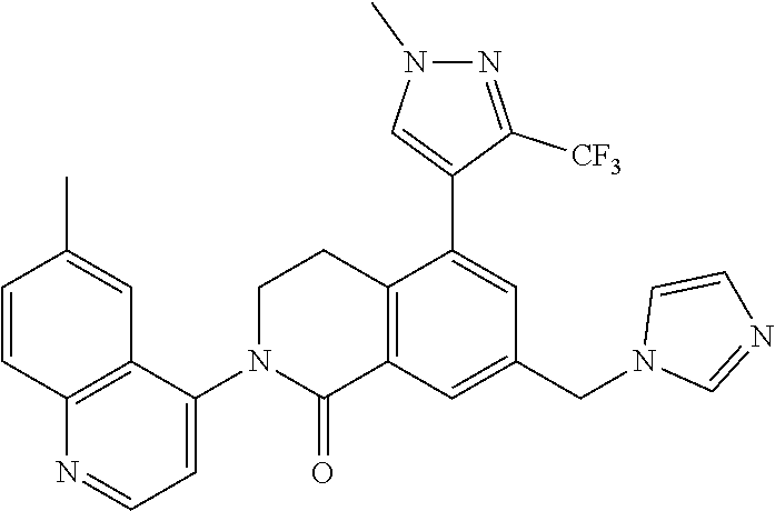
C1=CC2=C(C=C1C)C(N1C(=O)C3=C(CC1)C(C1=CN(C)N=C1[CF3])=CC(CN1C=NC=C1)=C3)=CC=N2
